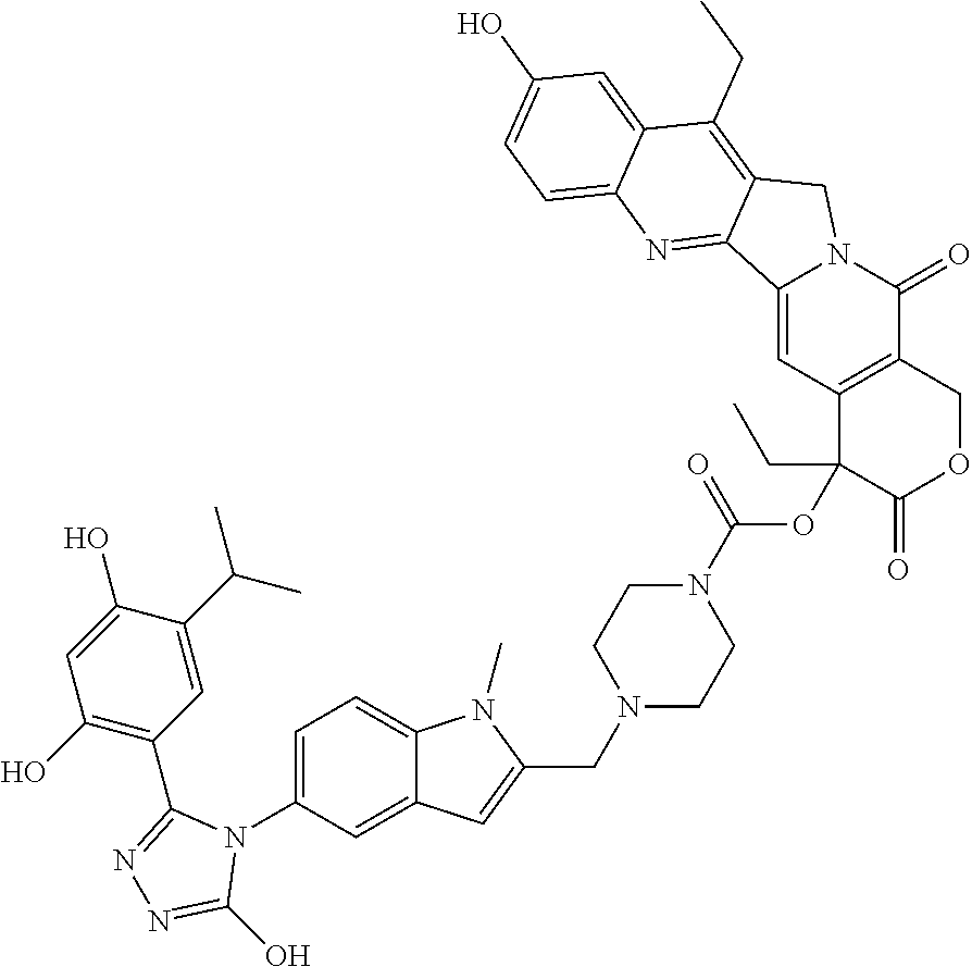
C1=C(N2C(C3=C(O)C=C(O)C(C(C)C)=C3)=NN=C2O)C=C2C(=C1)N(C)C(CN1CCN(C(=O)OC3(CC)C(=O)OCC4=C3C=C3N(C4=O)CC4=C(CC)C5=CC(O)=CC=C5N=C34)CC1)=C2
